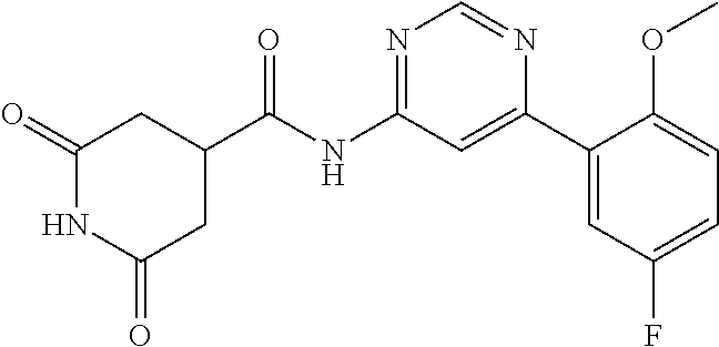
C1C(C(NC2=NC=NC(C3=CC(F)=CC=C3OC)=C2)=O)CC(=O)NC1=O
